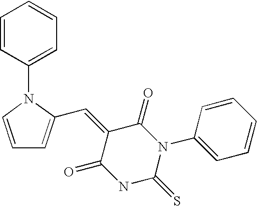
C1=CN(C2=CC=CC=C2)C(C=C2C(=O)N(C3=CC=CC=C3)C(=S)NC2=O)=C1
